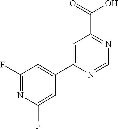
C1=C(C2=CC(F)=NC(F)=C2)N=CN=C1C(=O)O
